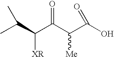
CC(C(C(C(C(O)=O)[Me])=O)[XR])C
